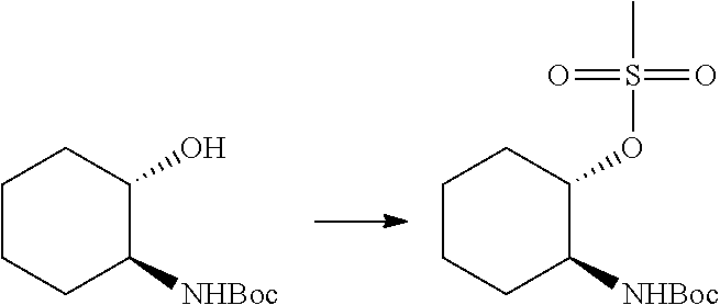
C1CCC([NHBoc])C(O)C1.C1CCC([NHBoc])C(OS(=O)(=O)C)C1
